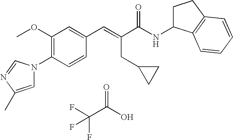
FC(C(O)=O)(F)F.C1(OC)=C(N2C=C(C)N=C2)C=CC(C=C(C(NC2CCC3=C2C=CC=C3)=O)CC2CC2)=C1
